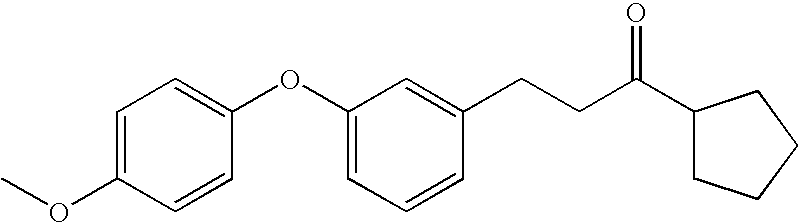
C1(OC2=CC=C(OC)C=C2)=CC=CC(CCC(C2CCCC2)=O)=C1
